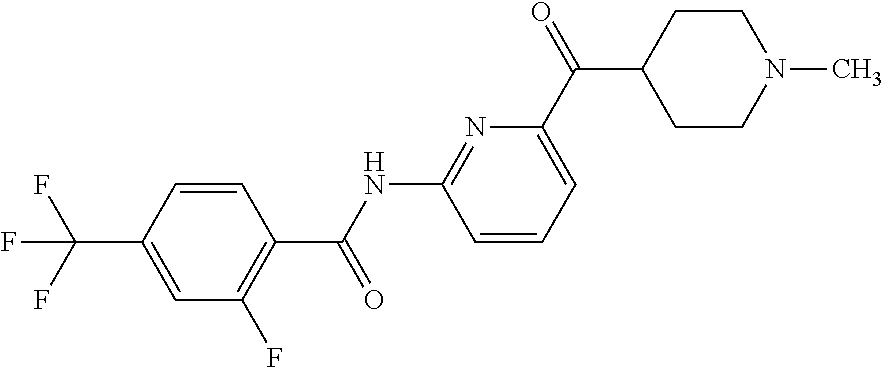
C(NC1=NC(C(C2CCN(C)CC2)=O)=CC=C1)(=O)C1=C(F)C=C(C(F)(F)F)C=C1
